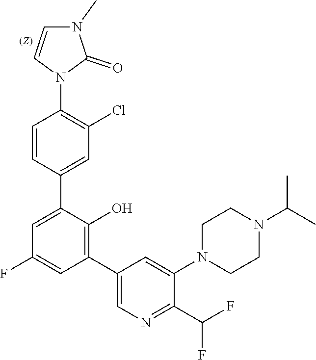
C1=CC(C2=CC(F)=CC(C3=CN=C(C(F)F)C(N4CCN(C(C)C)CC4)=C3)=C2O)=CC(Cl)=C1N1C(=O)N(C)C=C1
